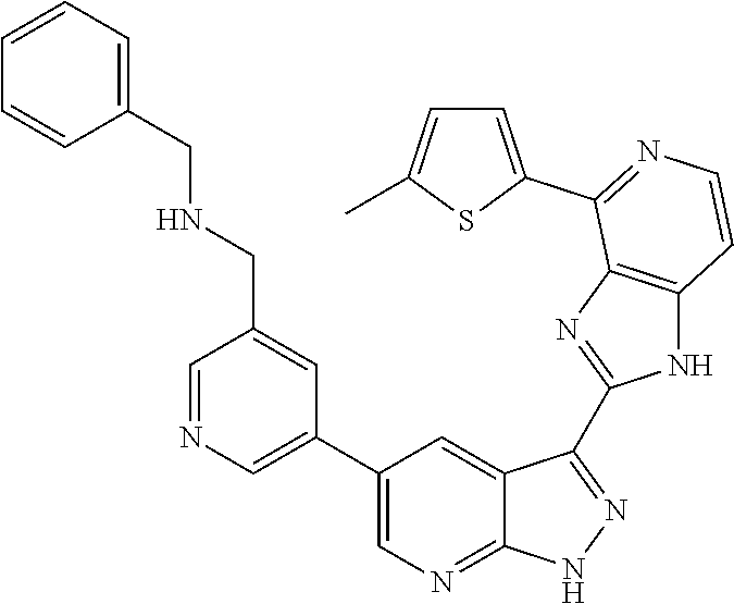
C1=NC=C(C2=CN=C3C(=C2)C(C2=NC4=C(N2)C=CN=C4C2=CC=C(C)S2)=NN3)C=C1CNCC1=CC=CC=C1
